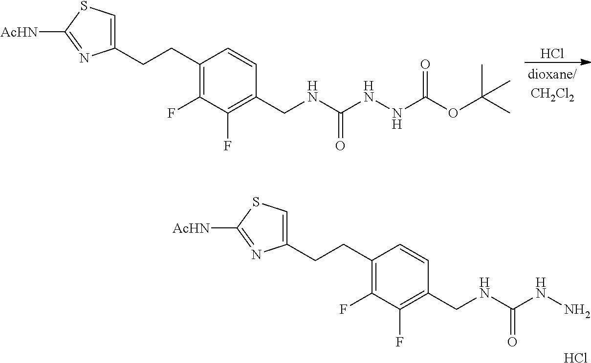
Cl.C1(CCC2=C(F)C(F)=C(CNC(=O)NNC(=O)OC(C)(C)C)C=C2)=CSC([AcHN])=N1.C1(CCC2=C(F)C(F)=C(CNC(=O)NN)C=C2)=CSC([AcHN])=N1.Cl
